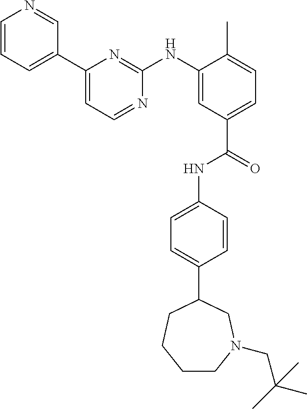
C1=CC=C(C2=CC=NC(NC3=CC(C(=O)NC4=CC=C(C5CN(CC(C)(C)C)CCCC5)C=C4)=CC=C3C)=N2)C=N1
